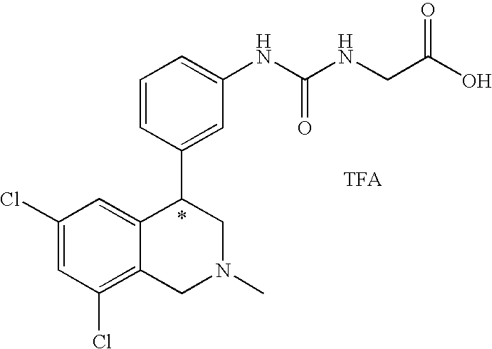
C1(Cl)=CC(Cl)=C2C(=C1)C(C1=CC(NC(NCC(O)=O)=O)=CC=C1)CN(C)C2
